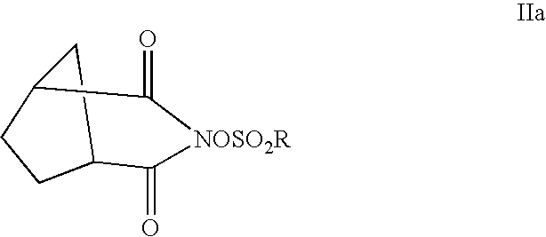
C12CCC(C1)C(=O)[NOSO2R]C2=O
